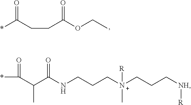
O=C(CCC(OCC)=O)*.O=C(C(C(NCCC[N+](CCC[NH][R])([R])C)=O)C)*
